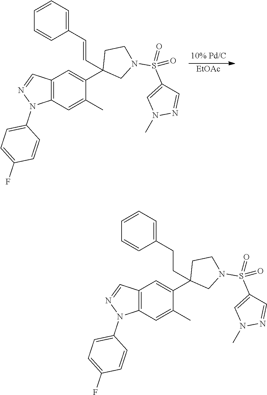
[EtOAc].C12=C(C=C(C)C(C3(C=CC4=CC=CC=C4)CN(S(=O)(C4=CN(C)N=C4)=O)CC3)=C1)N(C1=CC=C(F)C=C1)N=C2.C12=C(C=C(C)C(C3(CCC4=CC=CC=C4)CN(S(=O)(C4=CN(C)N=C4)=O)CC3)=C1)N(C1=CC=C(F)C=C1)N=C2
